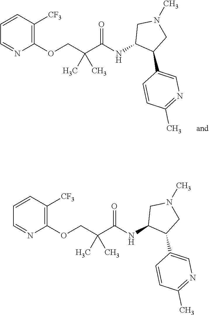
C1=CC([CF3])=C(OCC(C(NC2C(C3=CN=C(C)C=C3)CN(C)C2)=O)(C)C)N=C1.C1=CC([CF3])=C(OCC(C(NC2C(C3=CN=C(C)C=C3)CN(C)C2)=O)(C)C)N=C1
